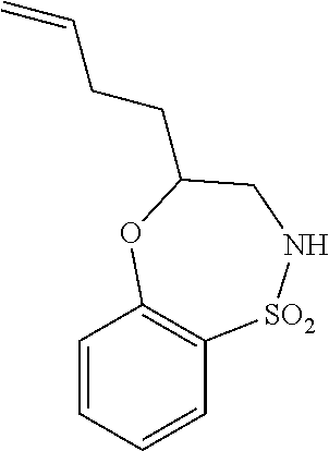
C1=CC=CC2=C1OC(CCC=C)CN[SO2]2
